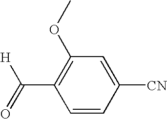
C1=CC([CN])=CC(OC)=C1C([H])=O
